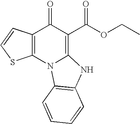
C12=C(C(=O)C(C(OCC)=O)=C3N1C1=C(N3)C=CC=C1)C=CS2
